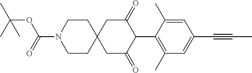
C1CN(C(=O)OC(C)(C)C)CCC12CC(=O)C(C1=C(C)C=C(C#CC)C=C1C)C(=O)C2
